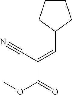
C1CCC(C=C(C(=O)OC)C#N)C1
